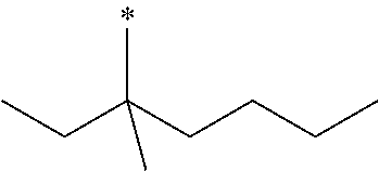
CC(CCCC)(CC)C
